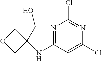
N1=C(NC2(CO)COC2)C=C(Cl)N=C1Cl
